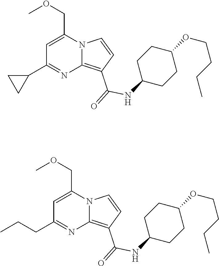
N12C(=C(C(=O)NC3CCC(OCCCC)CC3)C=C1)N=C(C1CC1)C=C2COC.N12C(=C(C(=O)NC3CCC(OCCCC)CC3)C=C1)N=C(CCC)C=C2COC
